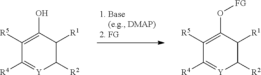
C1(O)=C([R5])C([R4])=[Y]C([R2])C1[R1].C1(O[FG])=C([R5])C([R4])=[Y]C([R2])C1[R1]
